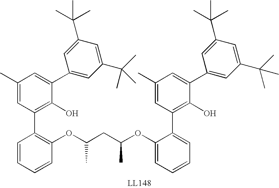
C1(OC(CC(OC2=C(C3=C(O)C(C4=CC(C(C)(C)C)=CC(C(C)(C)C)=C4)=CC(C)=C3)C=CC=C2)C)C)=CC=CC=C1C1=C(O)C(C2=CC(C(C)(C)C)=CC(C(C)(C)C)=C2)=CC(C)=C1
